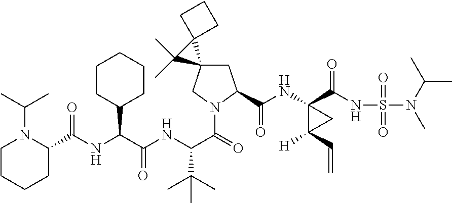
N(C(C(NC(C(=O)N1CC2(CC1C(=O)NC1(C(=O)NS(=O)(=O)N(C)C(C)C)C([H])(C=C)C1)C1(C2(C)C)CCC1)C(C)(C)C)=O)C1CCCCC1)C(=O)C1N(C(C)C)CCCC1
